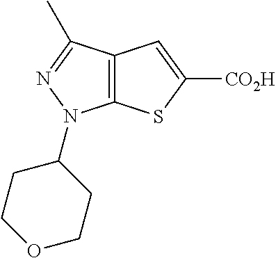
C12=C(C(C)=NN1C1CCOCC1)C=C([CO2H])S2
